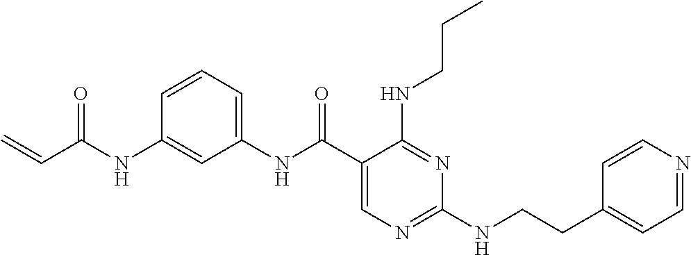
C1(NC(C2=CN=C(NCCC3=CC=NC=C3)N=C2NCCC)=O)=CC=CC(NC(C=C)=O)=C1
